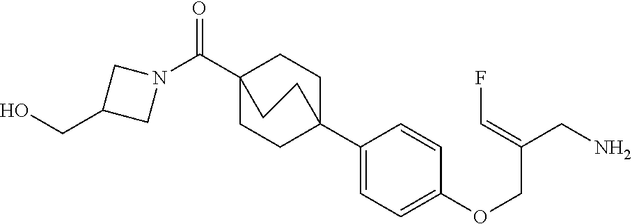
C1(C23CCC(C(N4CC(CO)C4)=O)(CC2)CC3)=CC=C(OCC(CN)=CF)C=C1
